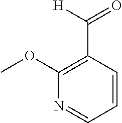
C1(OC)=C(C([H])=O)C=CC=N1
